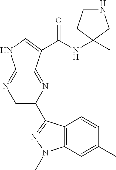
C1=C(C2=NN(C)C3=C2C=CC(C)=C3)N=C2C(=N1)NC=C2C(NC1(C)CNCC1)=O
